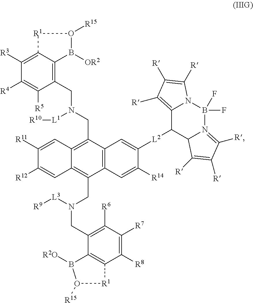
C1(CN(CC2=C3C(=C(CN(CC4=C([R6])C([R7])=C([R8])C5=C4B([R2O])O([R15])[R1]5)[L3][R9])C4=C2C=C([L2]C2C5N(=C([R])C([R])=C5[R])B(F)(F)N5C2=C([R])C([R])=C5[R])C([R14])=C4)C=C([R12])C([R11])=C3)[L1][R10])=C2C(=C([R3])C([R4])=C1[R5])[R1]O([R15])B2[OR2]
